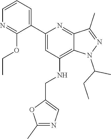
C1=C(C2=CC=CN=C2OCC)N=C2C(=C1NCC1=CN=C(C)O1)N(C(C)CC)N=C2C
